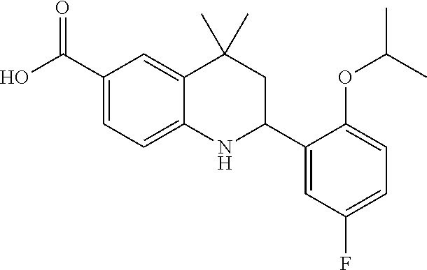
C1(C(O)=O)=CC=C2C(=C1)C(C)(C)CC(C1=CC(F)=CC=C1OC(C)C)N2
